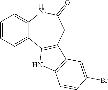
C1=CC=C2C(=C1)NC(=O)CC1=C2NC2=C1C=C(Br)C=C2
